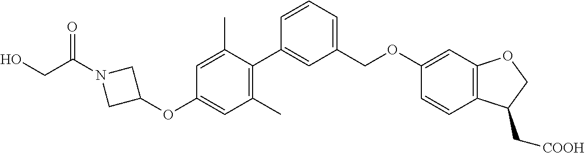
C1(C)=C(C2=CC(COC3=CC4=C(C=C3)C(C[COOH])CO4)=CC=C2)C(C)=CC(OC2CN(C(CO)=O)C2)=C1
